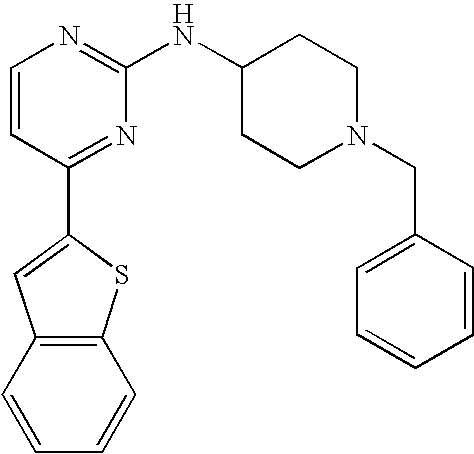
C1=CC(C2=CC3=C(S2)C=CC=C3)=NC(NC2CCN(CC3=CC=CC=C3)CC2)=N1
